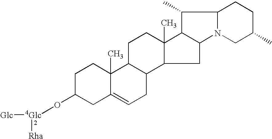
C1C(O[4Glc]([Glc])[Rha])CC2=CCC3C(C2(C)C1)CCC1(C)C3CC2C1C(C)C1N2CC(C)CC1
